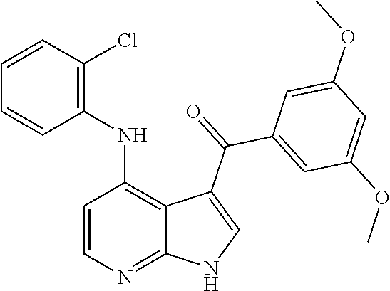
C1=CN=C2C(=C1NC1=C(Cl)C=CC=C1)C(C(=O)C1=CC(OC)=CC(OC)=C1)=CN2
